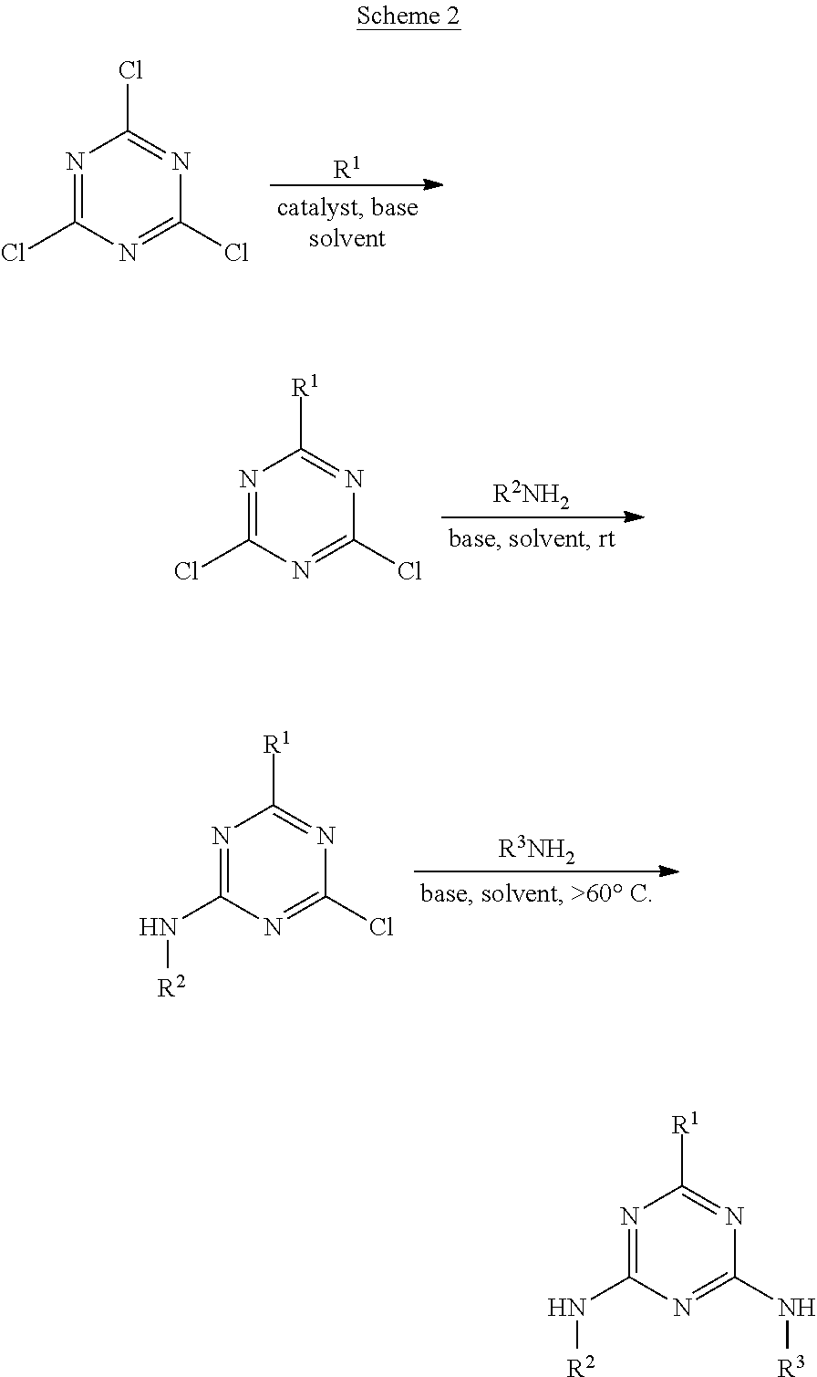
[R3NH2].N1=C(N[R2])N=C(Cl)N=C1[R1].N1=C(Cl)N=C(Cl)N=C1Cl.[R1].N1=C(Cl)N=C(Cl)N=C1[R1].[R2NH2].N1=C(N[R2])N=C(N[R3])N=C1[R1]
